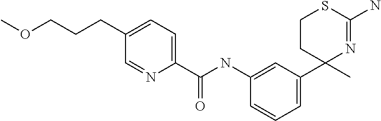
CC1(C2=CC=CC(NC(=O)C3=CC=C(CCCOC)C=N3)=C2)N=C(N)SCC1
